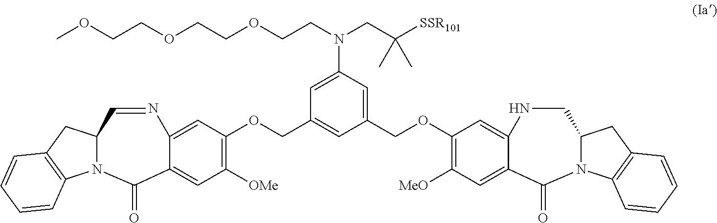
C1(OCC2=CC(N(CC([SSR101])(C)C)CCOCCOCCOC)=CC(COC3=C([OMe])C=C4C(=C3)N=CC3CC5=C(C=CC=C5)N3C4=O)=C2)=C([MeO])C=C2C(=C1)NCC1CC3=C(C=CC=C3)N1C2=O
